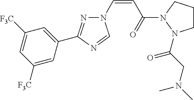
N1=C(C2=CC([F3C])=CC([F3C])=C2)N=CN1C=CC(N1N(C(CN(C)C)=O)CCC1)=O
